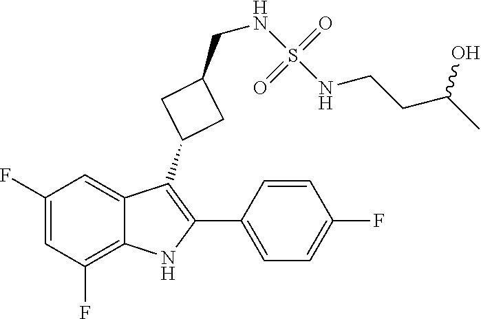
C(C(C)O)CNS(=O)(NCC1CC(C2=C(C3=CC=C(F)C=C3)NC3=C(F)C=C(F)C=C23)C1)=O
